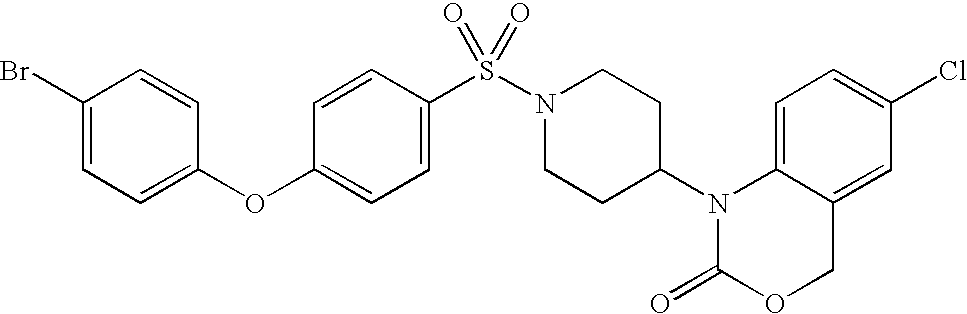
C1=C2C(=CC(Cl)=C1)COC(=O)N2C1CCN(S(=O)(=O)C2=CC=C(OC3=CC=C(Br)C=C3)C=C2)CC1
